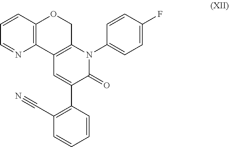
C12=C(COC3=C1N=CC=C3)N(C1=CC=C(F)C=C1)C(=O)C(C1=C(C#N)C=CC=C1)=C2
